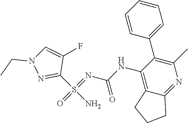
C1(S(N)(=NC(NC2=C3C(=NC(C)=C2C2=CC=CC=C2)CCC3)=O)=O)=NN(CC)C=C1F
